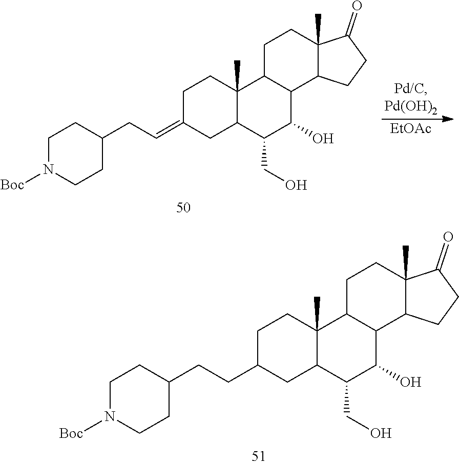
C(C1CC2C(C)(CC1)C1C(C(O)C2CO)C2C(C)(CC1)C(=O)CC2)CC1CCN([Boc])CC1.C(=C1CC2C(C)(CC1)C1C(C(O)C2CO)C2C(C)(CC1)C(=O)CC2)CC1CCN([Boc])CC1.[EtOAc]
